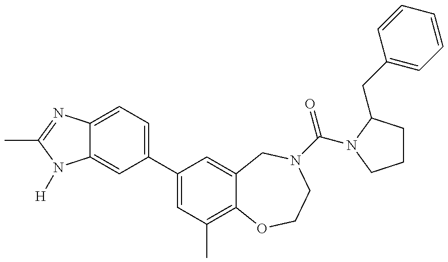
C12=CC(C3=CC(C)=C4C(=C3)CN(C(=O)N3C(CC5=CC=CC=C5)CCC3)CCO4)=CC=C1N=C(C)N2[H]
